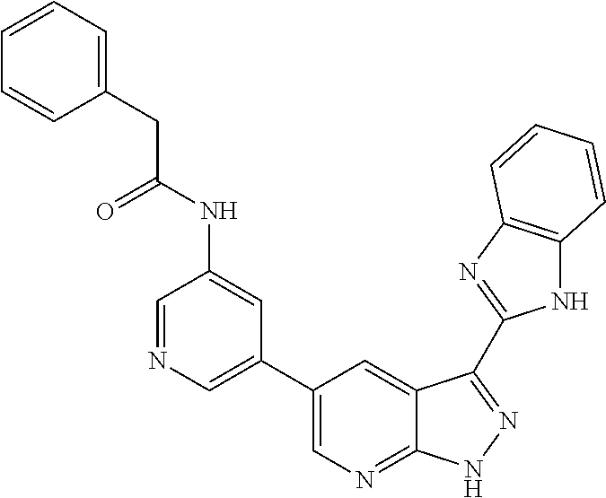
N1C2=C(N=C1C1=NNC3=NC=C(C4=CN=CC(NC(CC5=CC=CC=C5)=O)=C4)C=C31)C=CC=C2
